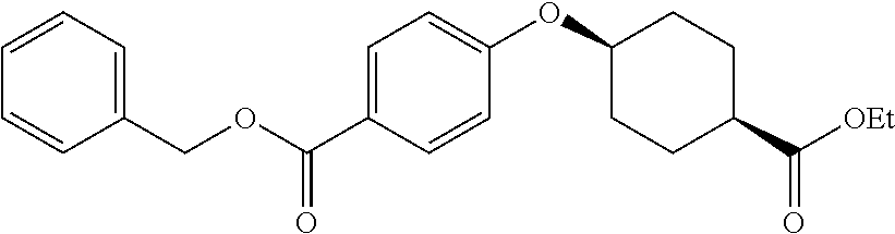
C1(COC(C2=CC=C(OC3CCC(C([OEt])=O)CC3)C=C2)=O)=CC=CC=C1
